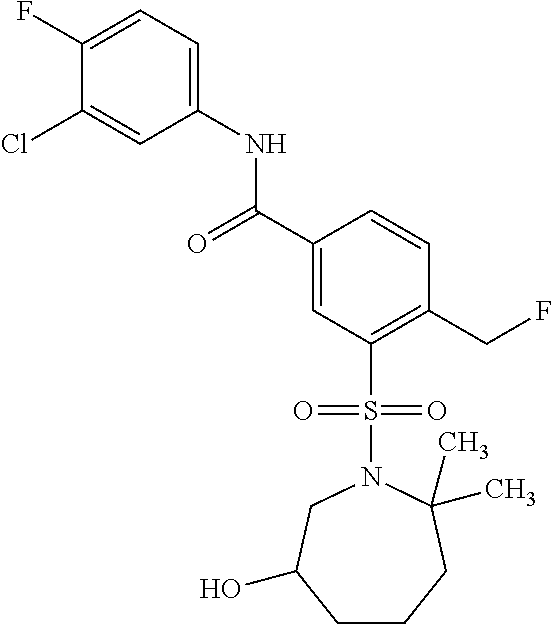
C(C1=CC(S(N2C(C)(C)CCCC(O)C2)(=O)=O)=C(CF)C=C1)(=O)NC1=CC=C(F)C(Cl)=C1
